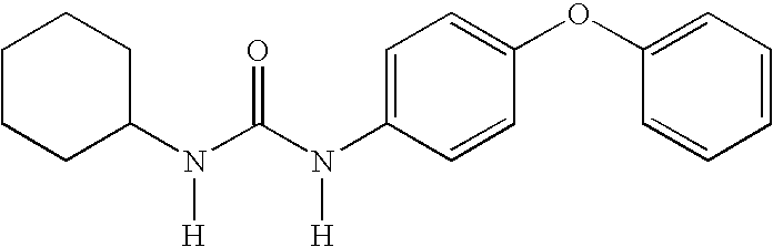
C1CCC(N(C(N(C2=CC=C(OC3=CC=CC=C3)C=C2)[H])=O)[H])CC1
